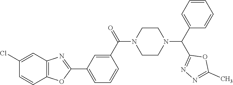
C12=C(C=C(Cl)C=C1)N=C(C1=CC=CC(C(N3CCN(C(C4=CC=CC=C4)C4=NN=C(C)O4)CC3)=O)=C1)O2
